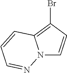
C1=CC(Br)=C2N1N=CC=C2
